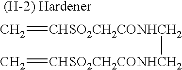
[CHSO2CH2CONHCH2]([CHSO2CH2CONHCH2]=C)=C
